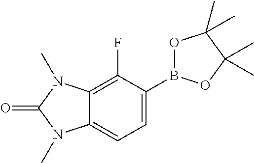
C12=CC=C(B3OC(C)(C)C(C)(C)O3)C(F)=C1N(C)C(=O)N2C
